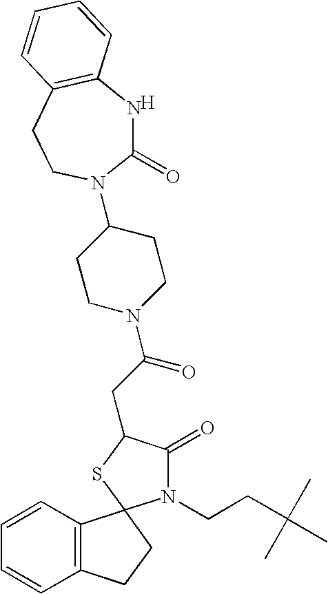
C12=C(C=CC=C1)C1(CC2)N(CCC(C)(C)C)C(=O)C(CC(N2CCC(N3C(=O)NC4=C(CC3)C=CC=C4)CC2)=O)S1.[H]
